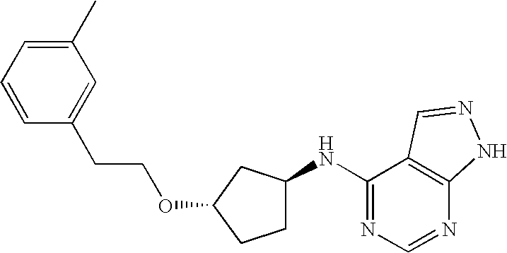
C1=CC=C(C)C=C1CCOC1CCC(NC2=NC=NC3=C2C=NN3)C1
